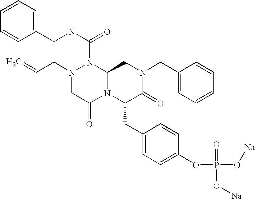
N(C(=O)N1N(CC=C)CC(=O)N2C1CN(CC1=CC=CC=C1)C(=O)C2CC1=CC=C(OP(O[Na])(=O)O[Na])C=C1)CC1=CC=CC=C1
